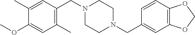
C1(CN2CCN(CC3=C(C)C=C(OC)C(C)=C3)CC2)=CC2=C(C=C1)OCO2
